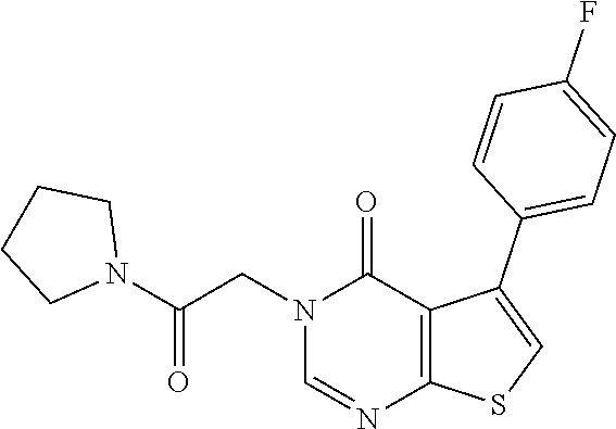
N1=CN(CC(N2CCCC2)=O)C(=O)C2=C1SC=C2C1=CC=C(F)C=C1
